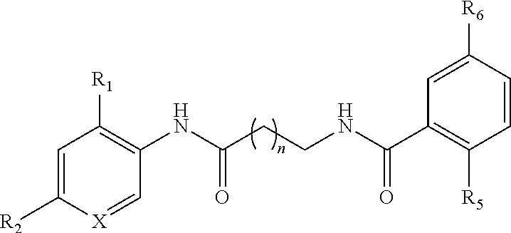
C1=C([R2])[X]=CC(NC(=O)CCNC(C2=C([R5])C=CC([R6])=C2)=O)=C1[R1]
